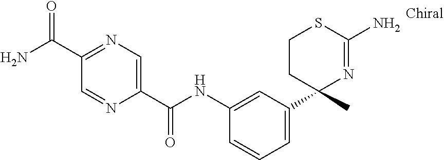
C1(NC(=O)C2=CN=C(C(N)=O)C=N2)=CC(C2(C)N=C(N)SCC2)=CC=C1
